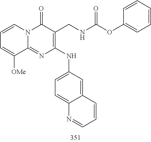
C1=CC=C([OMe])C2=NC(NC3=CC=C4C(=C3)C=CC=N4)=C(CNC(OC3=CC=CC=C3)=O)C(=O)N12
